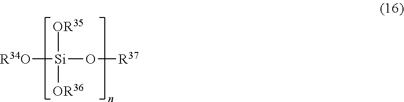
[OR35][Si]([OR36])(O[R37])[R34O]
